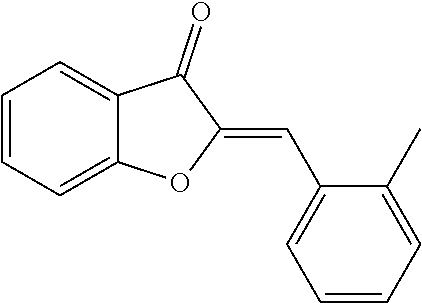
C1=CC=C2C(=C1)C(=O)C(=CC1=CC=CC=C1C)O2
